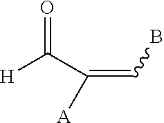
C(=CB)([A])C([H])=O
